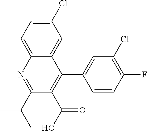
C1=C(Cl)C=C2C(=C1)N=C(C(C)C)C(C(O)=O)=C2C1=CC(Cl)=C(F)C=C1
